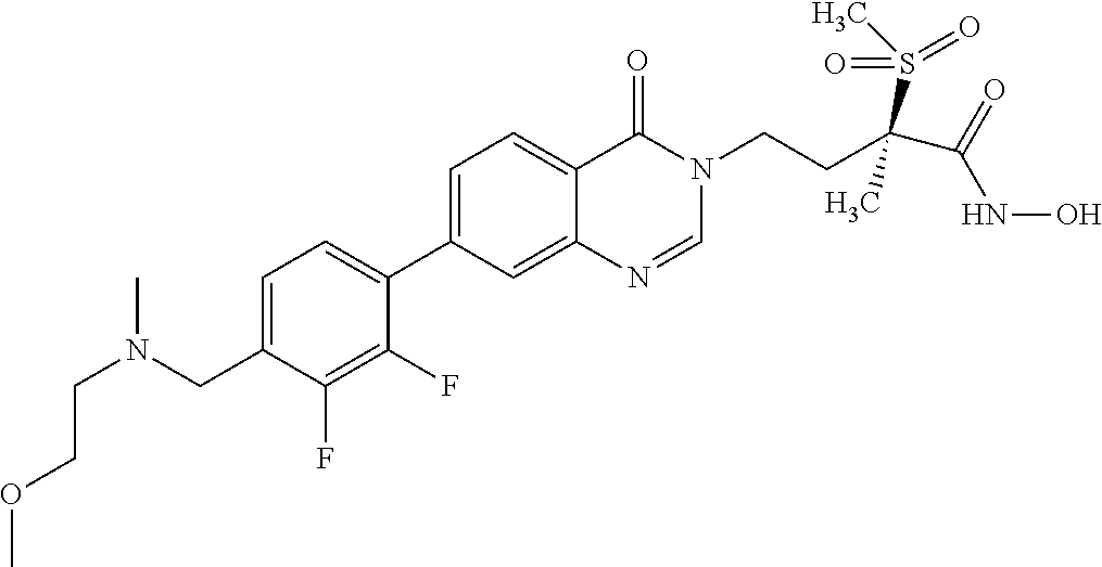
C1=C(CN(C)CCOC)C(F)=C(F)C(C2=CC=C3C(=C2)N=CN(CCC(C(=O)NO)(S(C)(=O)=O)C)C3=O)=C1
